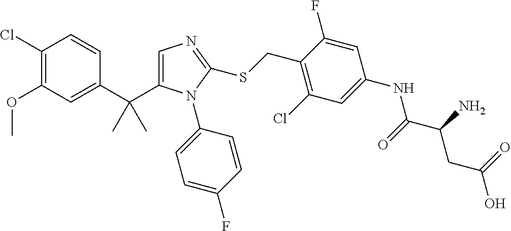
C1(Cl)=C(OC)C=C(C(C)(C)C2=CN=C(SCC3=C(Cl)C=C(NC(C(CC(=O)O)N)=O)C=C3F)N2C2=CC=C(F)C=C2)C=C1
